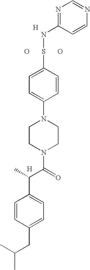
[H].O.O.N1=C(NSC2=CC=C(N3CCN(C(=O)C(C)C4=CC=C(CC(C)C)C=C4)CC3)C=C2)C=CN=C1.[H]
